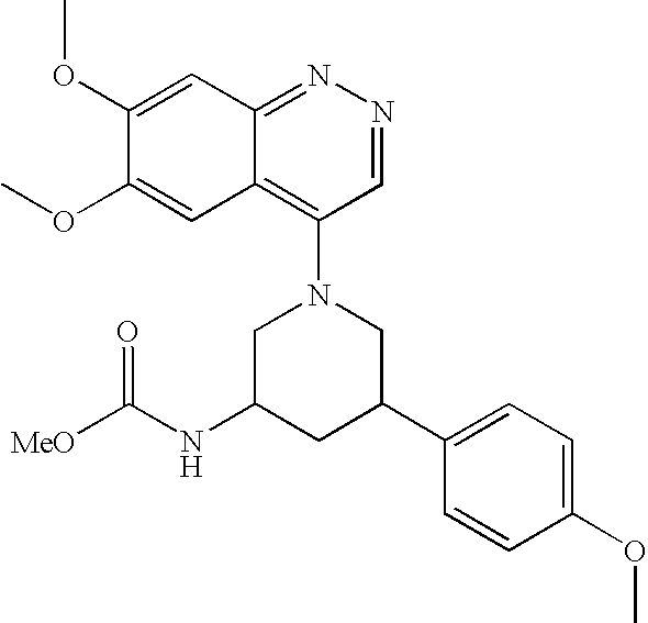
C1=NN=C2C(=C1N1CC(NC([MeO])=O)CC(C3=CC=C(OC)C=C3)C1)C=C(OC)C(OC)=C2
